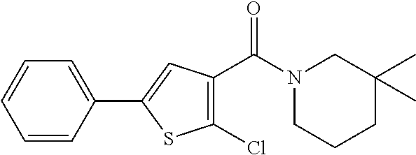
C1=CC(C2=CC(C(N3CCCC(C)(C)C3)=O)=C(Cl)S2)=CC=C1
